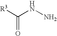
[R3]C(NN)=O
